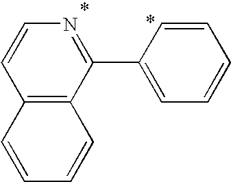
C1=CN=C(C2=CC=CC=C2)C2=C1C=CC=C2
